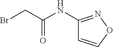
BrCC(NC1=NOC=C1)=O
